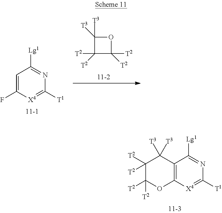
C1([T3])([T3])C([T2])([T2])C([T2])([T2])O1.C1=C(F)[X4]=C([T1])N=C1[Lg1].C12=C([X4]=C([T1])N=C1[Lg1])OC([T2])([T2])C([T2])([T2])C2([T3])[T3]
